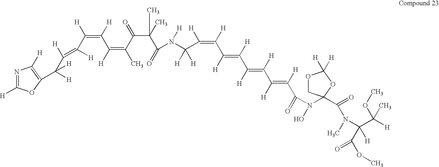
N1=C([H])OC(C([H])(C([H])=C([H])C(=C(C(=C(C)C(C(C(=O)N(C(C(=C(C(=C(C(=C(C(=C(C(=O)N(O)C2(C(=O)N(C)C(C([H])(OC)C)([H])C(OC)=O)COC([H])([H])O2)[H])[H])[H])[H])[H])[H])[H])[H])([H])[H])[H])(C)C)=O)[H])[H])[H])[H])=C1[H]
